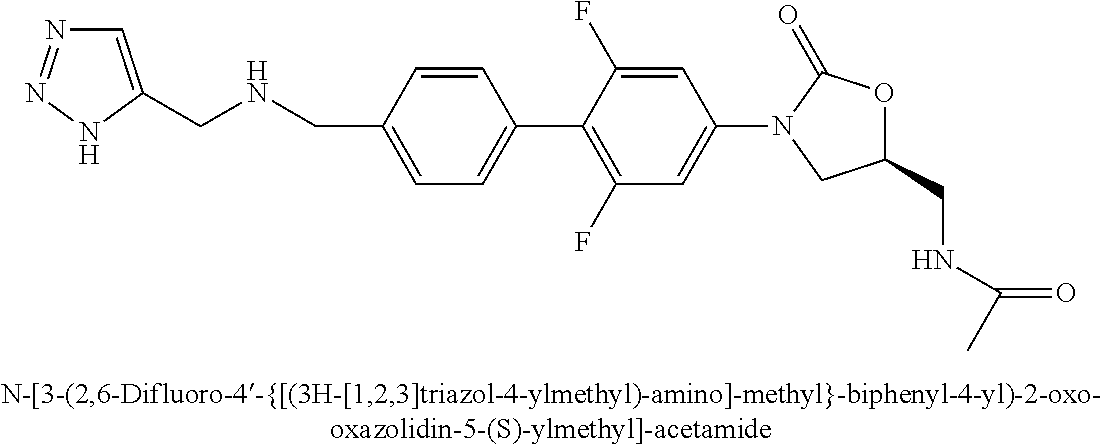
C1=C(CNCC2=CC=C(C3=C(F)C=C(N4CC(CNC(=O)C)OC4=O)C=C3F)C=C2)NN=N1
